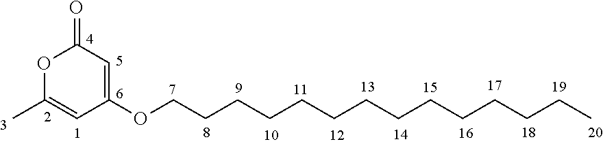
C1(OCCCCCCCCCCCCCC)=CC(=O)OC(C)=C1
